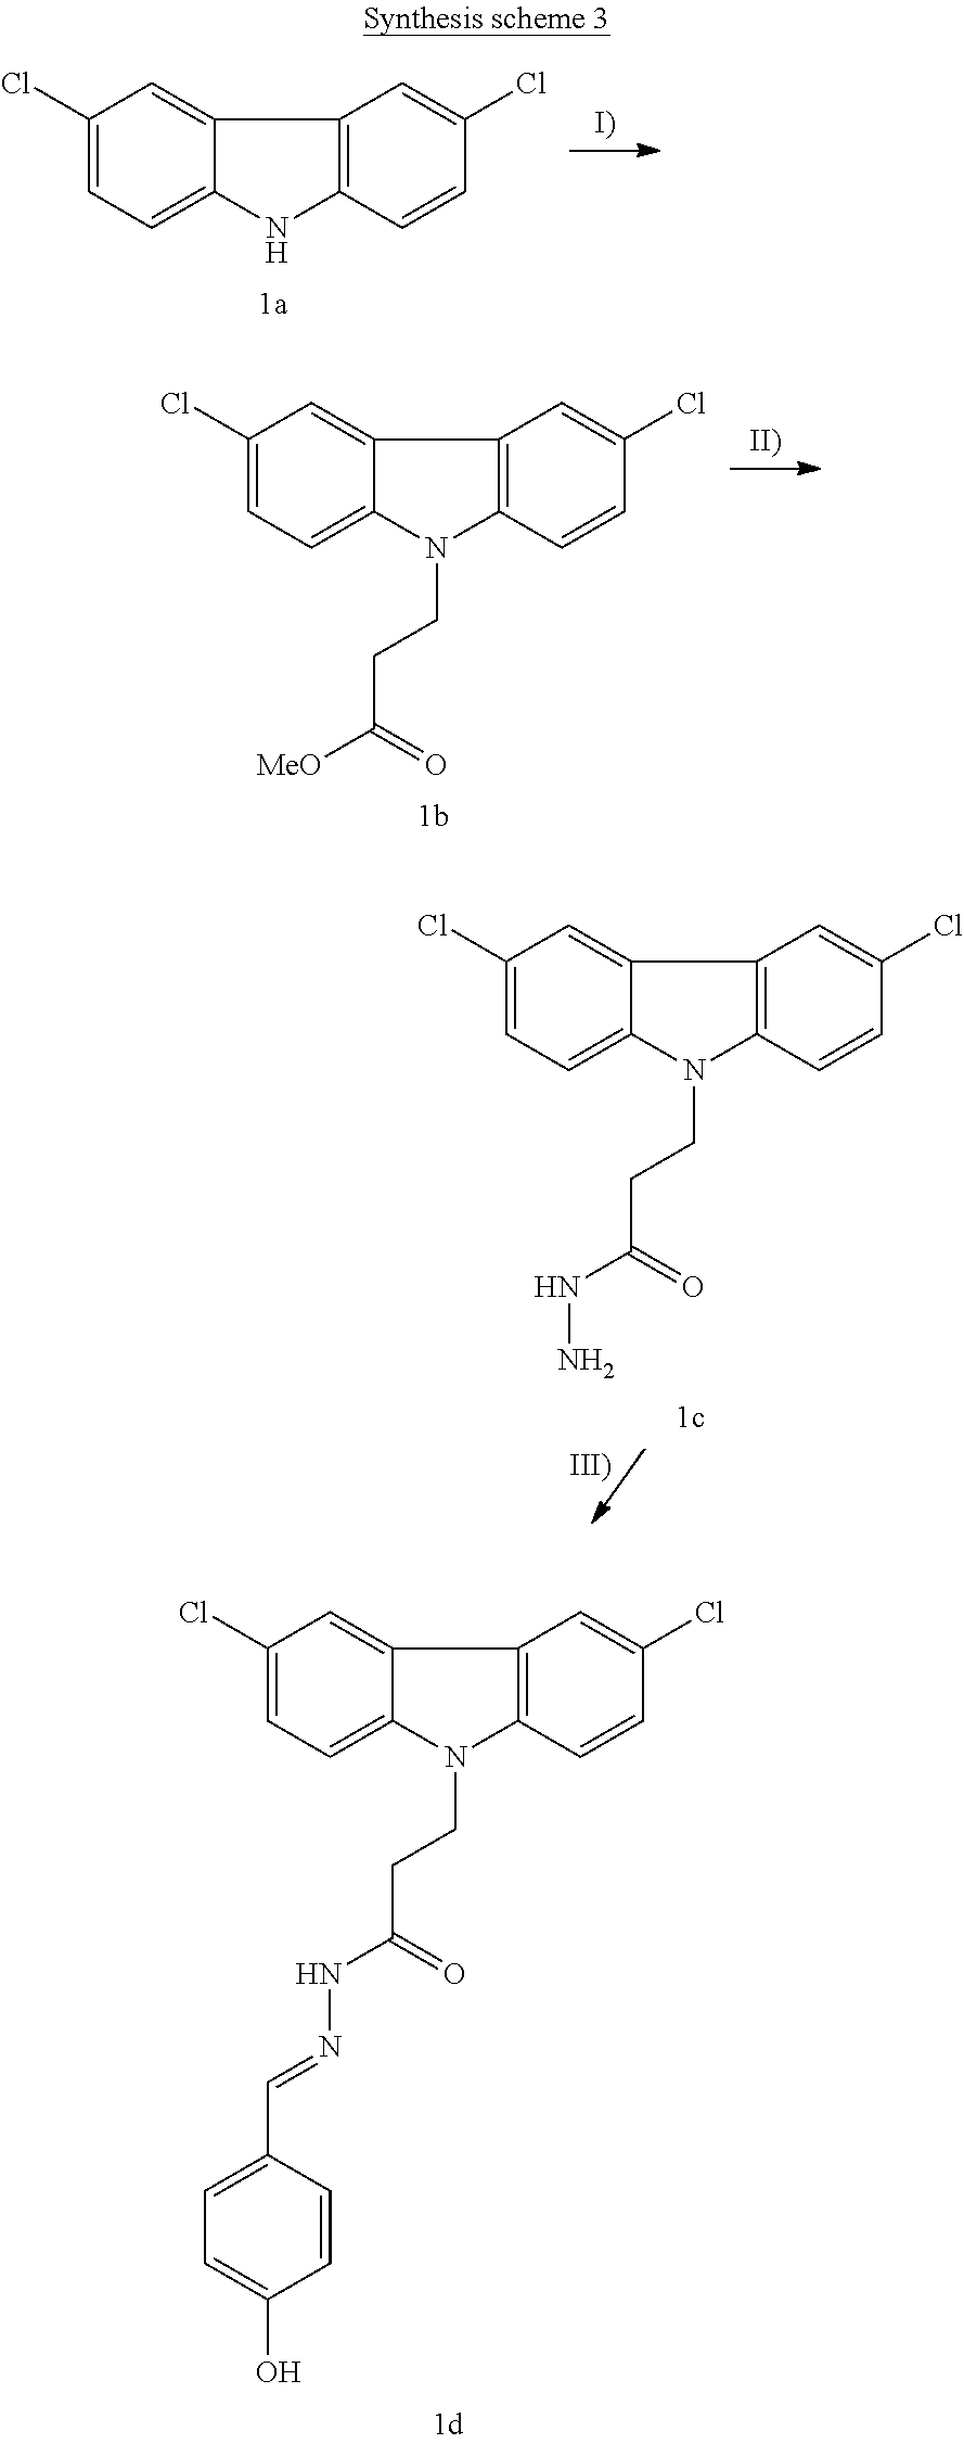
C1(Cl)=CC=C2C(=C1)C1=C(N2)C=CC(Cl)=C1.C1(Cl)=CC=C2C(=C1)C1=C(N2CCC([MeO])=O)C=CC(Cl)=C1.C1(Cl)=CC=C2C(=C1)C1=C(N2CCC(NN)=O)C=CC(Cl)=C1.C1(Cl)=CC=C2C(=C1)C1=C(N2CCC(NN=CC2=CC=C(O)C=C2)=O)C=CC(Cl)=C1
